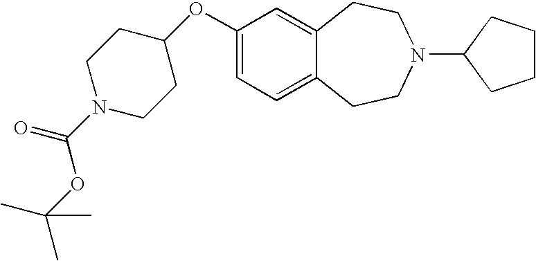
C1(OC2CCN(C(OC(C)(C)C)=O)CC2)=CC=C2C(=C1)CCN(C1CCCC1)CC2
